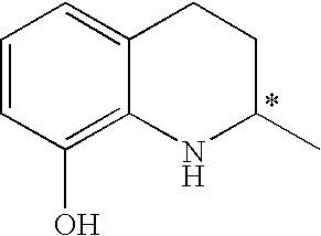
C1=CC(O)=C2C(=C1)CCC(C)N2
